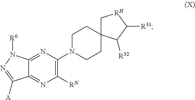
C1([RN])=C(N2CCC3(CC2)C[RH]C([R31])C3[R32])N=C2C(=N1)C([A])=NN2[R6]
